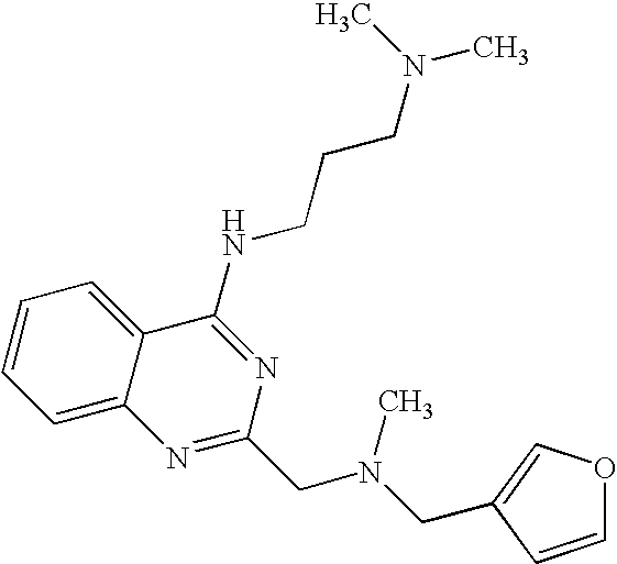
C1=C2C(=CC=C1)C(NCCCN(C)C)=NC(CN(CC1=COC=C1)C)=N2
